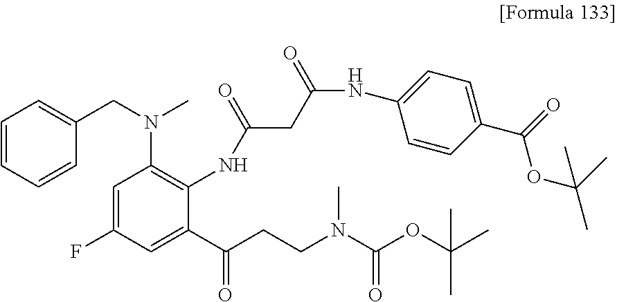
C1=CC=CC(CN(C)C2=C(NC(CC(NC3=CC=C(C(=O)OC(C)(C)C)C=C3)=O)=O)C(C(CCN(C(OC(C)(C)C)=O)C)=O)=CC(F)=C2)=C1
